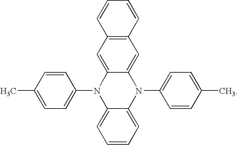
C1=C2C(=CC3=C1C=CC=C3)N(C1=CC=C(C)C=C1)C1=CC=CC=C1N2C1=CC=C(C)C=C1
